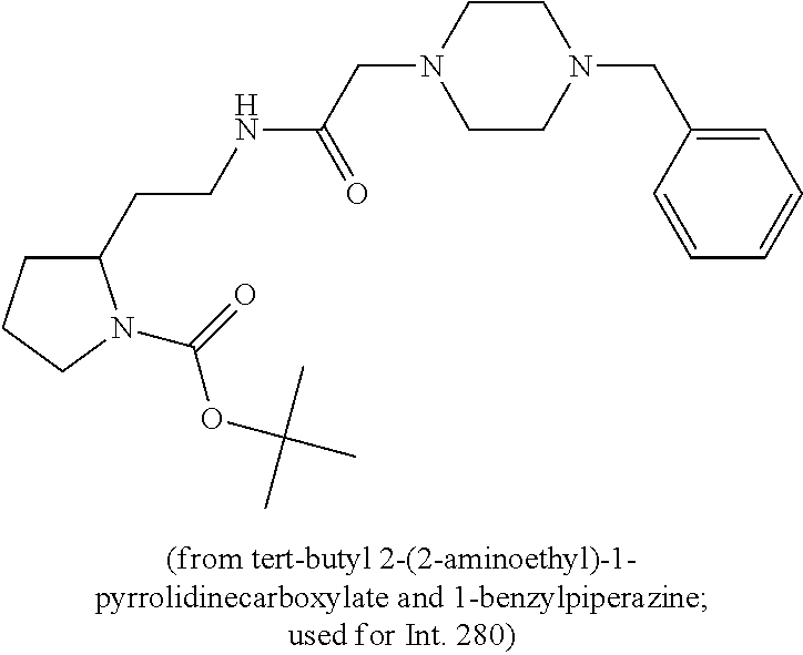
C1(CCNC(CN2CCN(CC3=CC=CC=C3)CC2)=O)CCCN1C(=O)OC(C)(C)C
